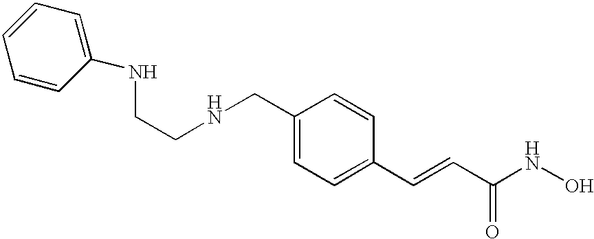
C1=CC(NCCNCC2=CC=C(C=CC(=O)NO)C=C2)=CC=C1
